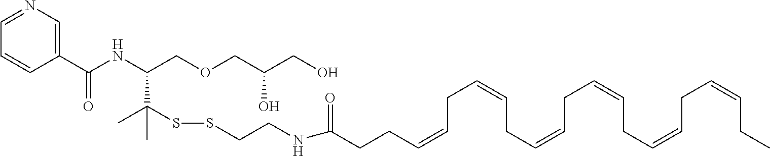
C1(C(NC(COCC(CO)O)C(C)(SSCCNC(CCC=CCC=CCC=CCC=CCC=CCC=CCC)=O)C)=O)=CN=CC=C1
